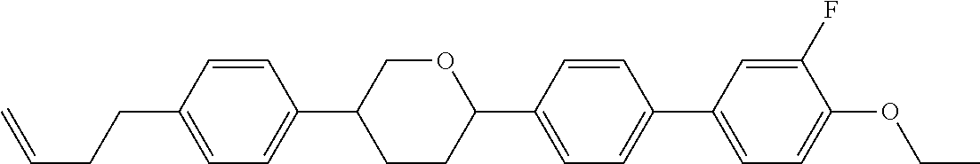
C1=CC(CCC=C)=CC=C1C1CCC(C2=CC=C(C3=CC=C(OCC)C(F)=C3)C=C2)OC1
